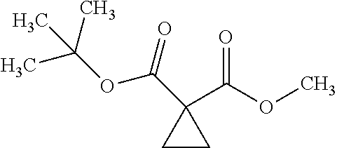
C1CC1(C(OC)=O)C(=O)OC(C)(C)C
